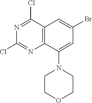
C12=C(C(N3CCOCC3)=CC(Br)=C1)N=C(Cl)N=C2Cl
